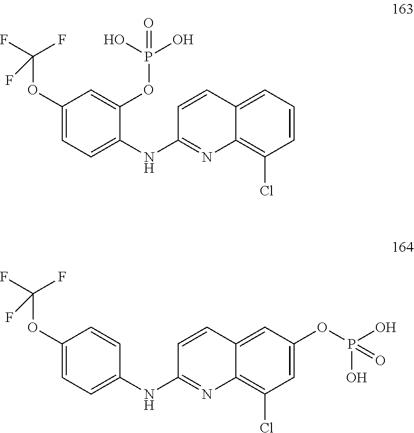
C1=CC2=CC=CC(Cl)=C2N=C1NC1=CC=C(OC(F)(F)F)C=C1OP(O)(O)=O.C1=CC2=CC(OP(O)(O)=O)=CC(Cl)=C2N=C1NC1=CC=C(OC(F)(F)F)C=C1
